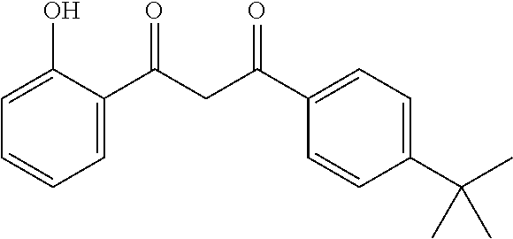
C1(C(CC(C2=CC=C(C(C)(C)C)C=C2)=O)=O)=CC=CC=C1O
